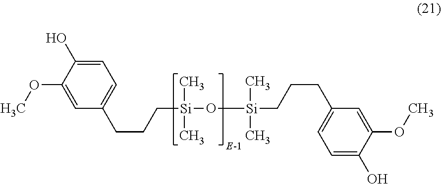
C1=C(O)C(OC)=CC(CCC[Si](O[Si](CCCC2=CC=C(O)C(OC)=C2)(C)C)(C)C)=C1
